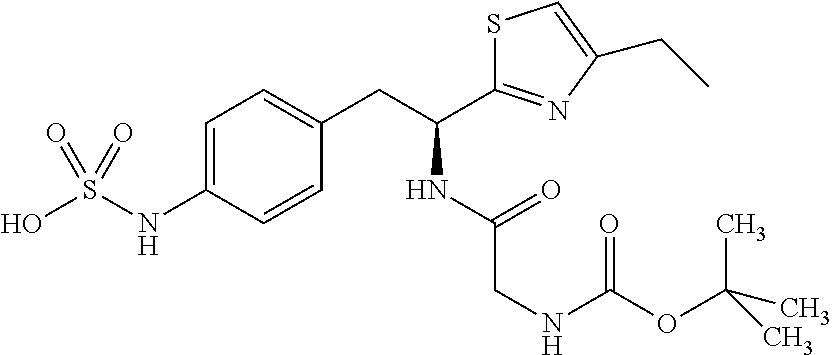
C1=C(NS(O)(=O)=O)C=CC(CC(NC(CNC(=O)OC(C)(C)C)=O)C2=NC(CC)=CS2)=C1
